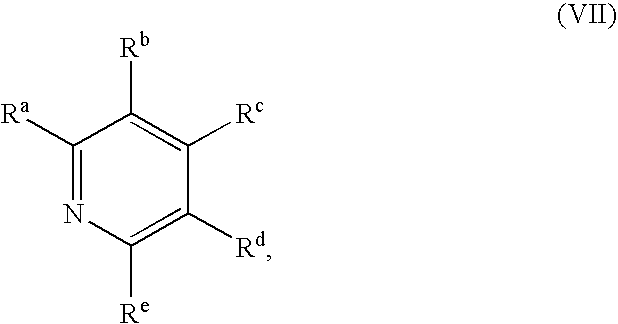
C1([Ra])=NC([Re])=C([Rd])C([Rc])=C1[Rb]
